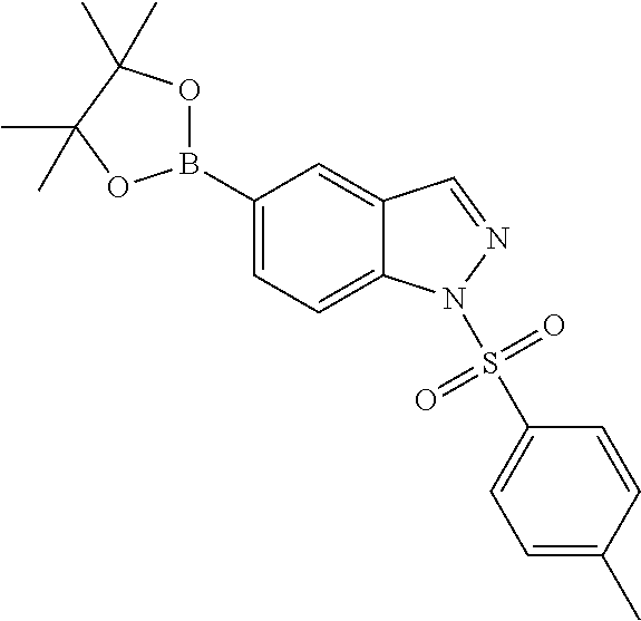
C1(B2OC(C)(C)C(C)(C)O2)=CC=C2C(=C1)C=NN2S(C1=CC=C(C)C=C1)(=O)=O
